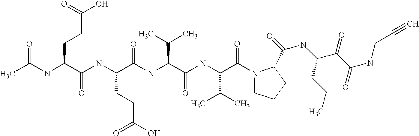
CC(NC(C(NC(C(NC(C(NC(C(=O)N1CCCC1C(NC(C(C(NCC#C)=O)=O)CCC)=O)C(C)C)=O)C(C)C)=O)CCC(O)=O)=O)CCC(O)=O)=O
